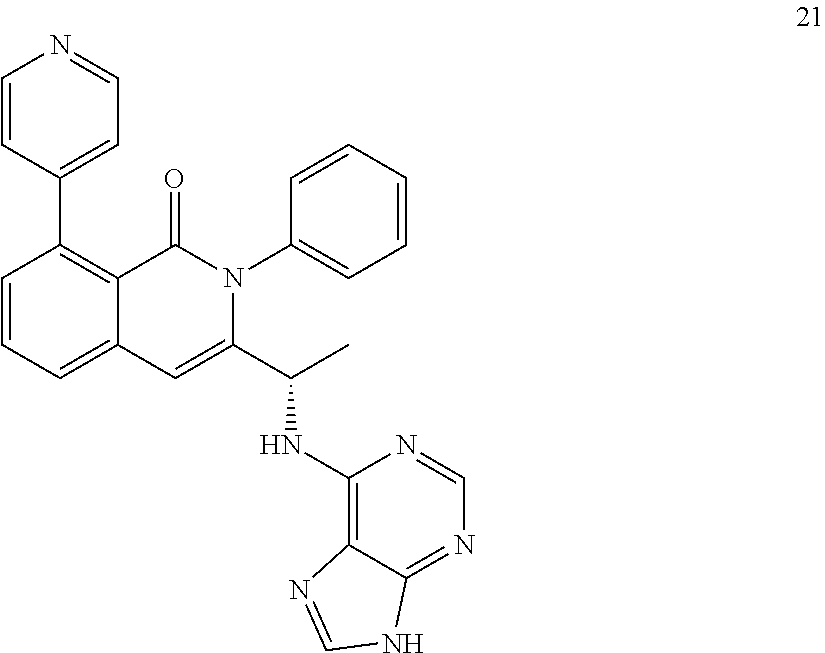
C1(C2=C3C(=CC=C2)C=C(C(C)NC2=C4C(=NC=N2)NC=N4)N(C2=CC=CC=C2)C3=O)=CC=NC=C1
